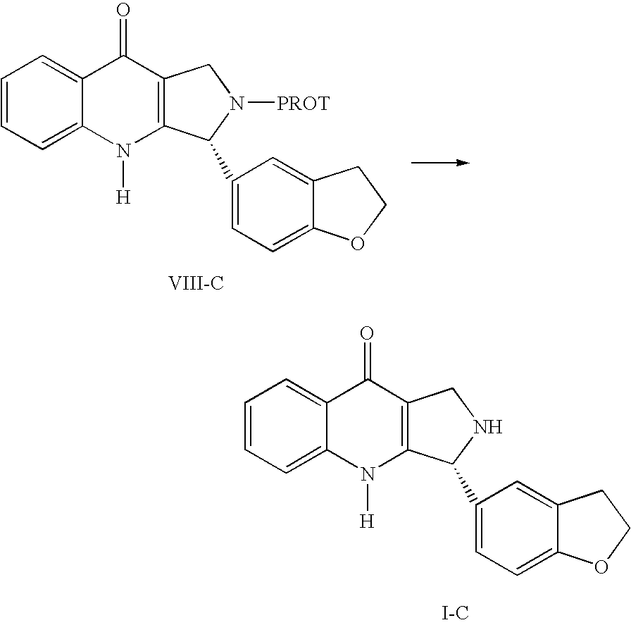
C1=CC=C2C(=C1)C(=O)C1=C(N2[H])C(C2=CC=C3C(=C2)CCO3)N([PROT])C1.[VIII-C].C1=CC=C2C(=C1)C(=O)C1=C(N2[H])C(C2=CC=C3C(=C2)CCO3)NC1.[I-C]
